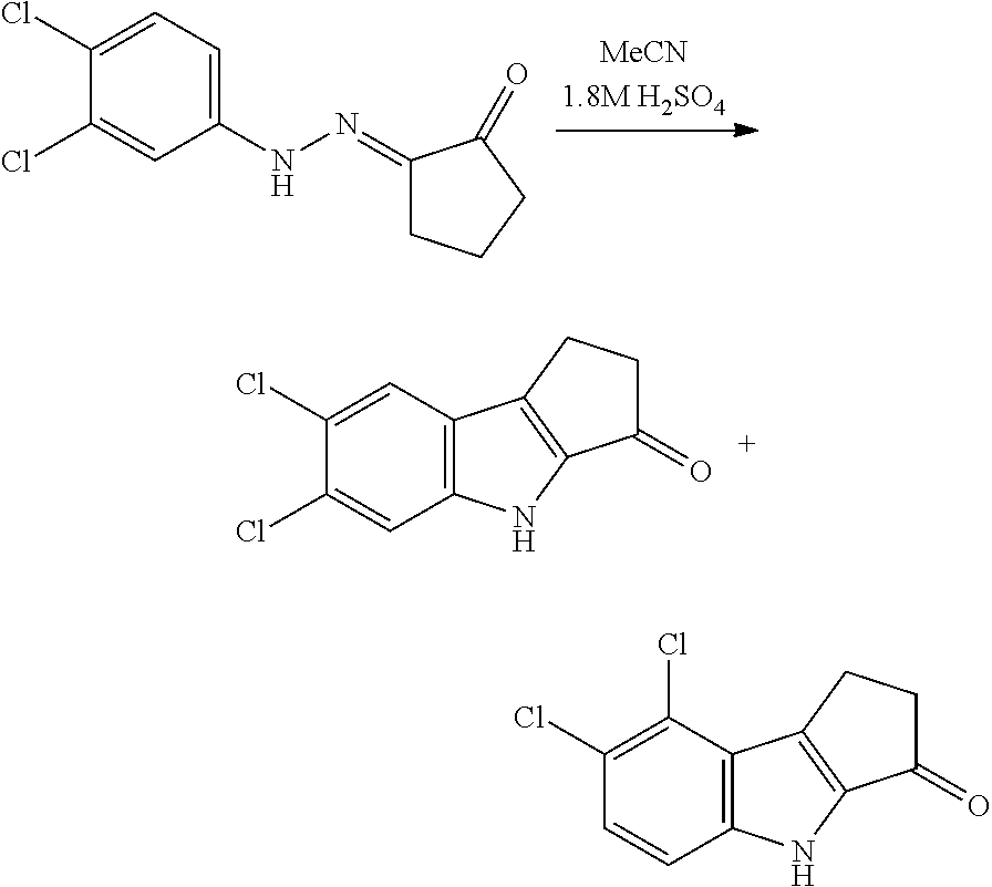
C1(Cl)=CC=C(NN=C2CCCC2=O)C=C1Cl.C1(Cl)=CC2=C(C=C1Cl)NC1=C2CCC1=O.C1(Cl)=C(Cl)C2=C(C=C1)NC1=C2CCC1=O
